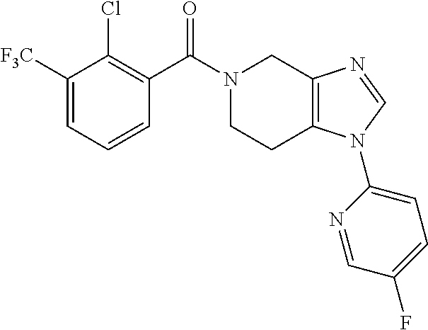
C1=CC=C([F3C])C(Cl)=C1C(N1CCC2=C(C1)N=CN2C1=CC=C(F)C=N1)=O
